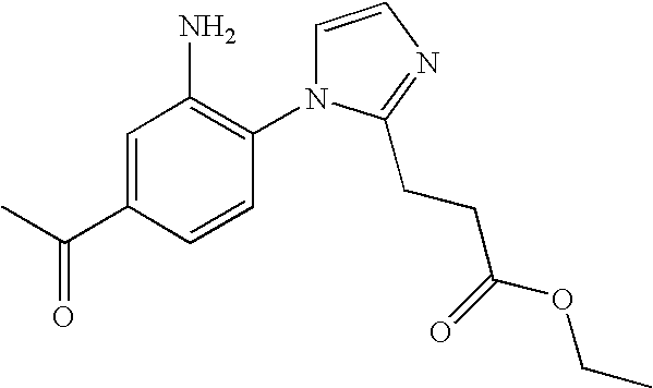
C1=C(C(C)=O)C=CC(N2C=CN=C2CCC(OCC)=O)=C1N
